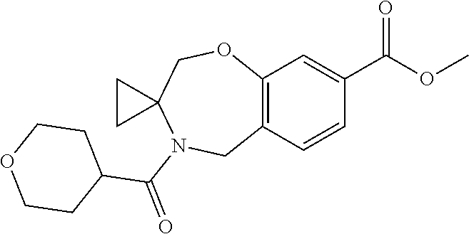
C12=C(C=CC(C(OC)=O)=C1)CN(C(=O)C1CCOCC1)C1(CO2)CC1
